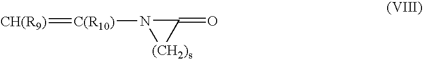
[CH(R9)]=[C(R10)]N1[(CH2)s]C1=O
